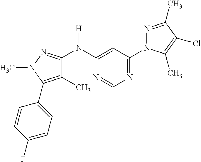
C1(C)=C(C2=CC=C(F)C=C2)N(C)N=C1N(C1=CC(N2N=C(C)C(Cl)=C2C)=NC=N1)[H]
